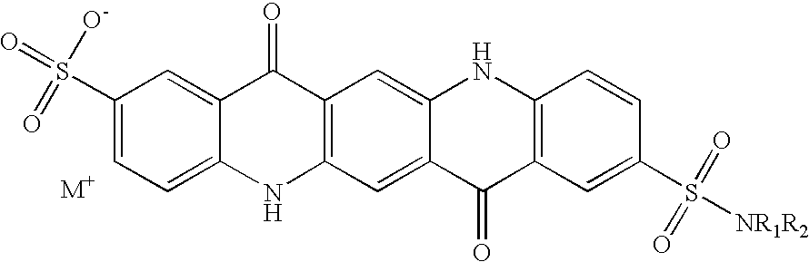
C1(S(=O)([O-])=O)=CC=C2C(=C1)C(=O)C1=C(N2)C=C2C(=C1)NC1=C(C2=O)C=C(S([NR1R2])(=O)=O)C=C1.[M+]
